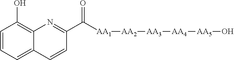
C1=CC=C2C(=C1O)N=C(C([AA1][AA2][AA3][AA4][AA5]O)=O)C=C2
